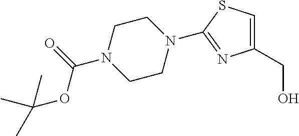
C1(CO)=CSC(N2CCN(C(=O)OC(C)(C)C)CC2)=N1
